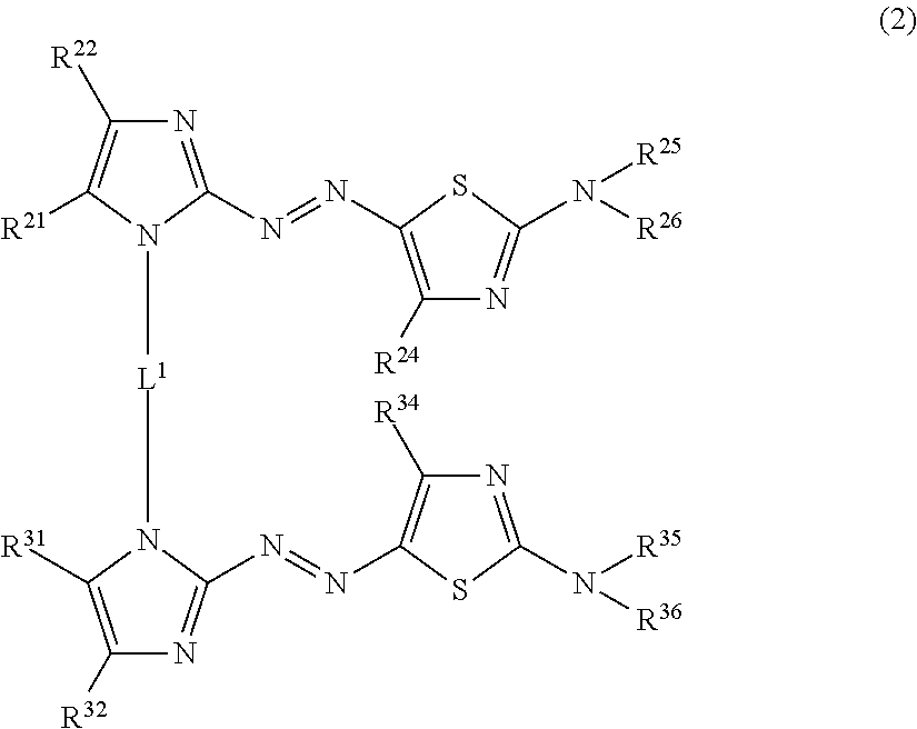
C1([R32])=C([R31])N([L1]N2C([R21])=C([R22])N=C2N=NC2=C([R24])N=C(N([R25])[R26])S2)C(N=NC2=C([R34])N=C(N([R35])[R36])S2)=N1
